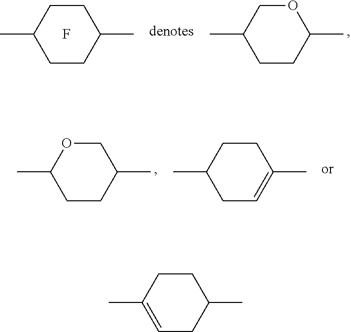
C1CC(C)=CCC1C.C1CC(C)CCC1C.F.O1CC(C)CCC1C.C1OC(C)CCC1C.C1CC(C)CC=C1C
